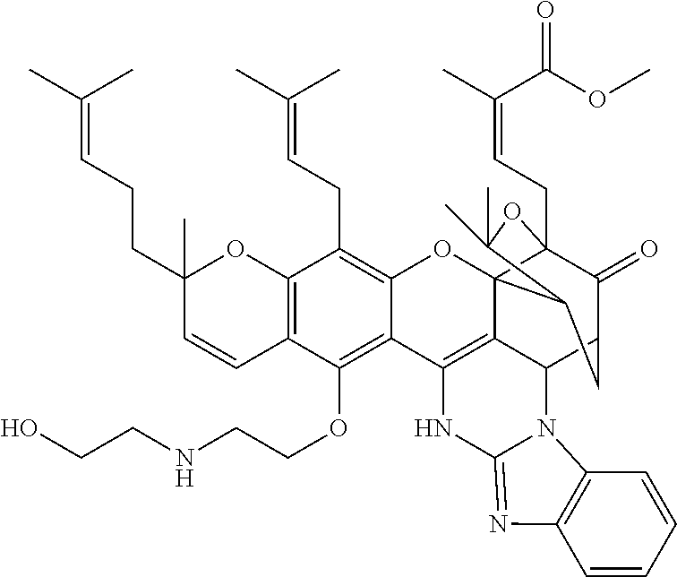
C12=C(C=CC(CCC=C(C)C)(C)O1)C(OCCNCCO)=C1C(=C2CC=C(C)C)OC23C4(CC=C(C)C(OC)=O)C(=O)C(CC2C(C)(C)O4)C2C3=C1NC1=NC3=C(C=CC=C3)N21
